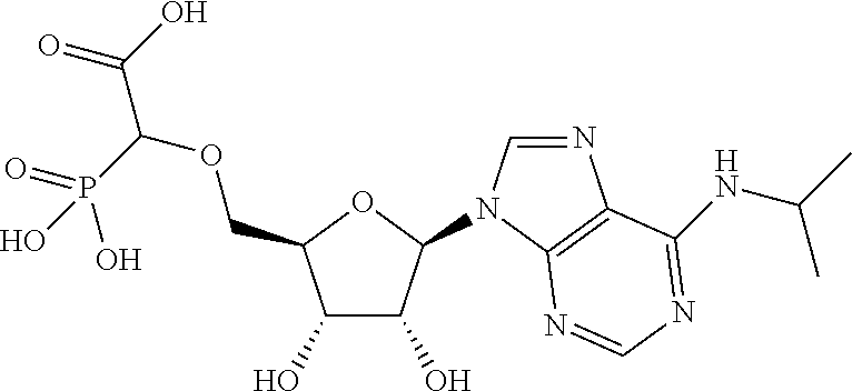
C1(O)C(O)C(N2C=NC3=C2N=CN=C3NC(C)C)OC1COC(C(=O)O)P(=O)(O)O
